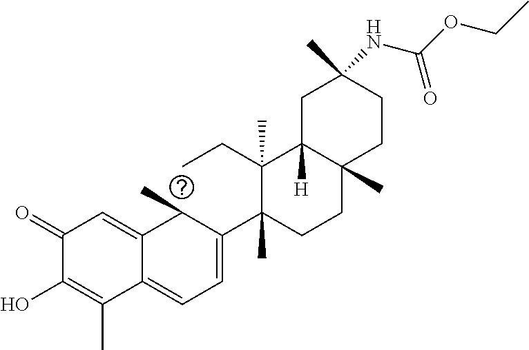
C1(=O)C(O)=C(C)C2=CC=C(C3(C)C(CC)(C)C4([H])C(C)(CC3)CCC(C)(NC(OCC)=O)C4)C(C)C2=C1
